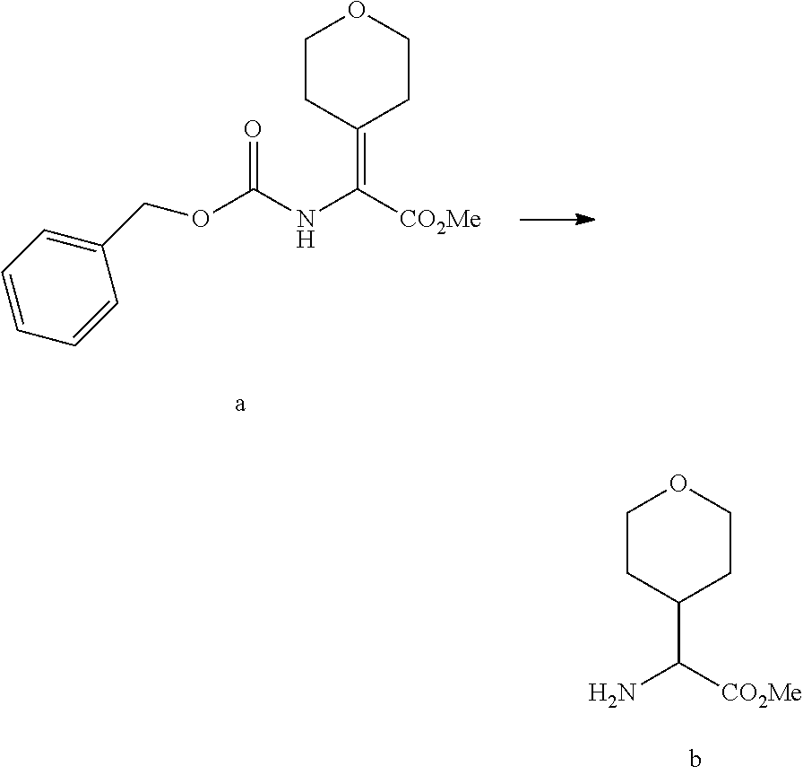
C1CC(=C([CO2Me])NC(OCC2=CC=CC=C2)=O)CCO1.C1CC(C([CO2Me])N)CCO1
